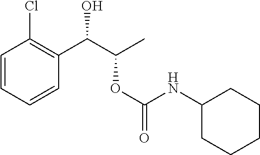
OC(C(OC(=O)NC1CCCCC1)C)C1=C(Cl)C=CC=C1
